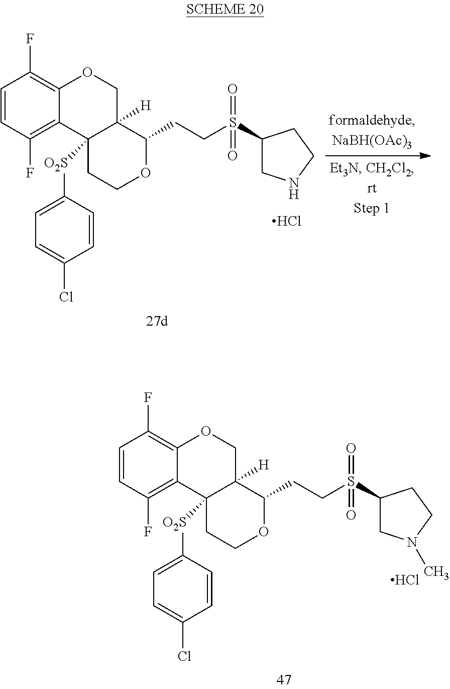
Cl.C1=CC(F)=C2C(=C1F)OCC1([H])C2([O2S]C2=CC=C(Cl)C=C2)CCOC1CCS(=O)(=O)C1CN(C)CC1.Cl.C1=CC(F)=C2C(=C1F)OCC1([H])C2([O2S]C2=CC=C(Cl)C=C2)CCOC1CCS(=O)(=O)C1CNCC1
